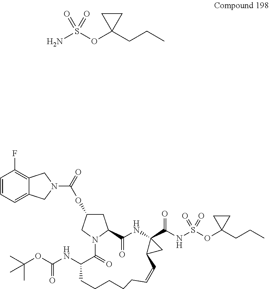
NS(OC1(CCC)CC1)(=O)=O.O(C1CC2N(C1)C(=O)C(NC(OC(C)(C)C)=O)CCCCCC=CC1C(C(NS(OC3(CCC)CC3)(=O)=O)=O)(NC2=O)C1)C(=O)N1CC2=CC=CC(F)=C2C1
